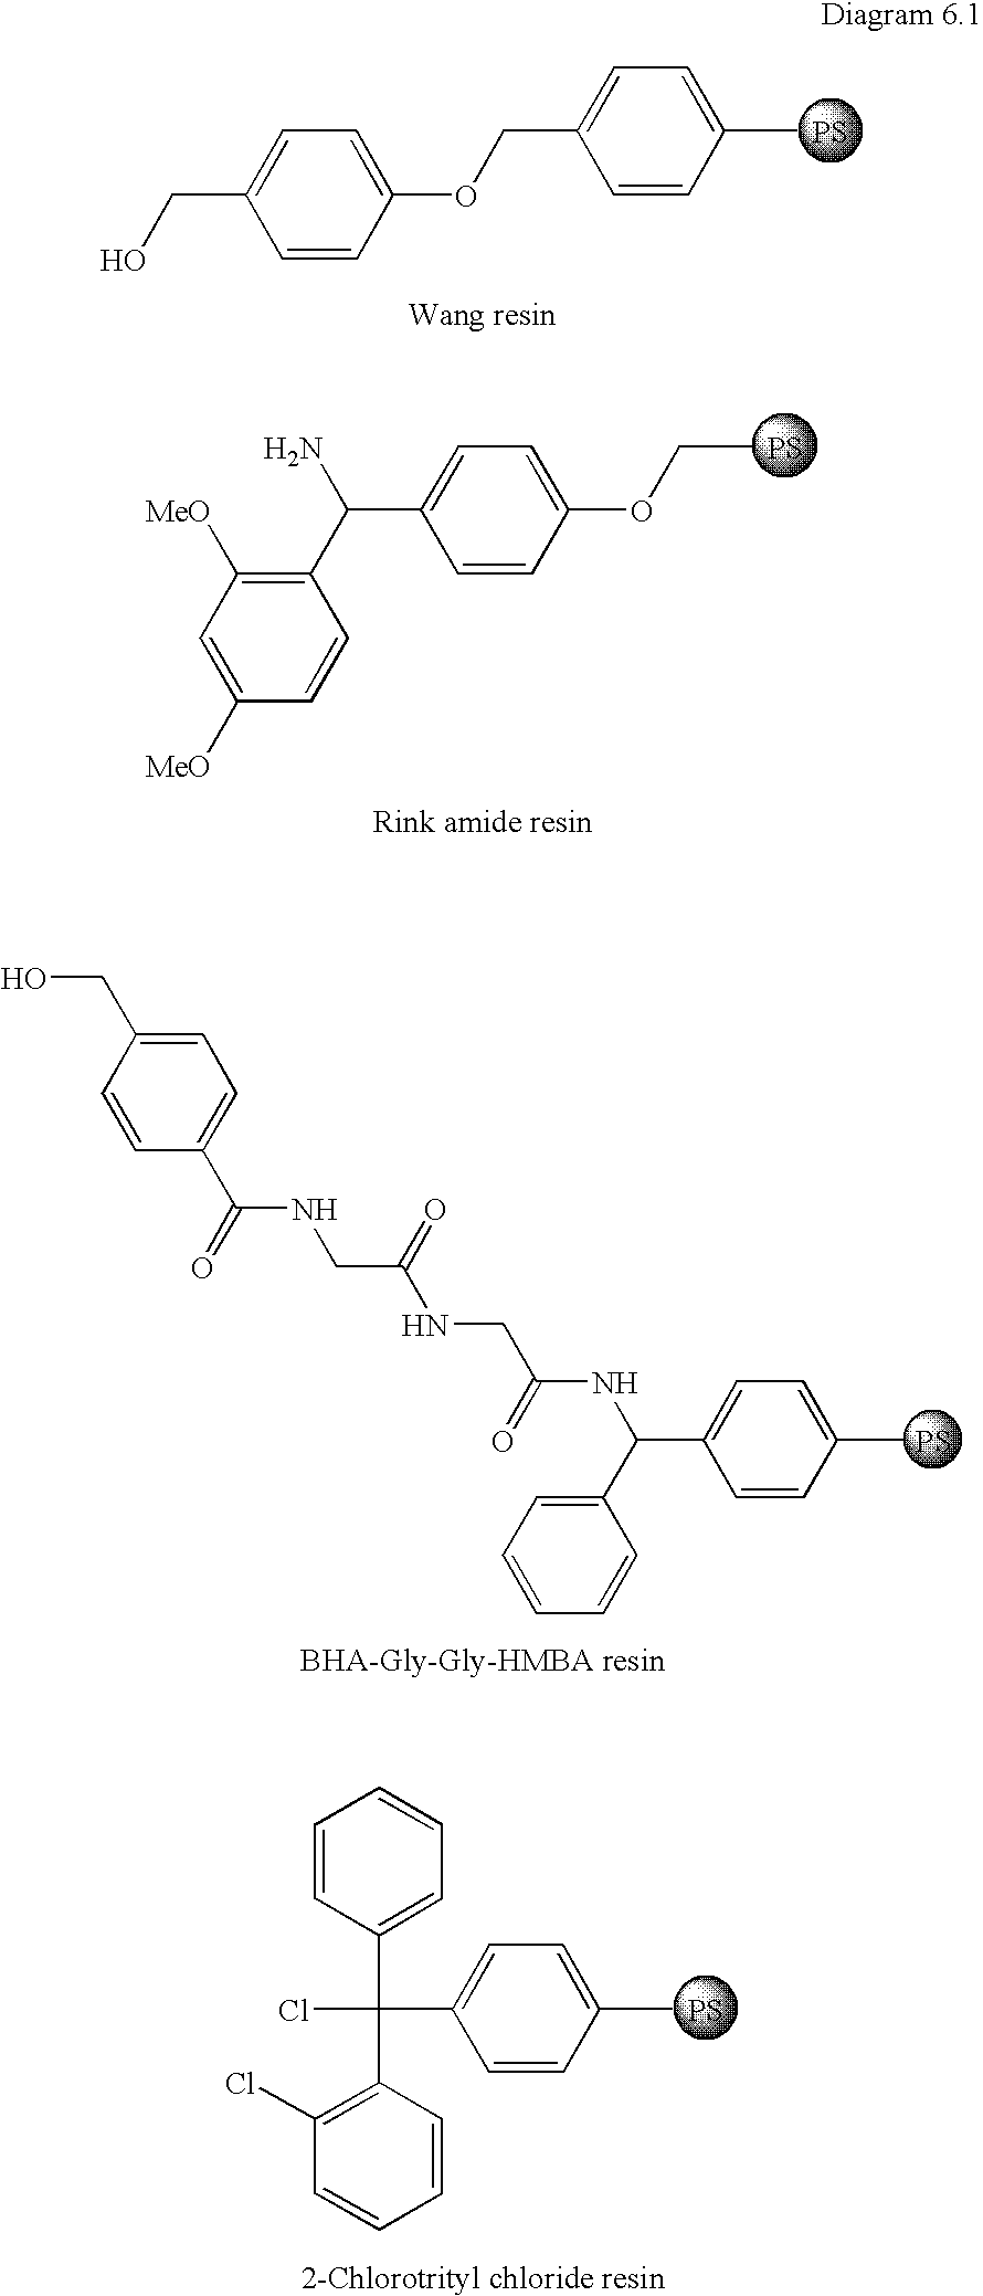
C1=CC(C)=CC=C1COC1=CC=C(CO)C=C1.[PS].C1=CC(C)=CC=C1C(C1=CC=CC=C1)NC(CNC(=O)CNC(C1=CC=C(CO)C=C1)=O)=O.[PS].C(C)OC1=CC=C(C(C2=C([MeO])C=C([MeO])C=C2)N)C=C1.[PS].[PS].C1=CC(C)=CC=C1C(Cl)(C1=C(Cl)C=CC=C1)C1=CC=CC=C1
